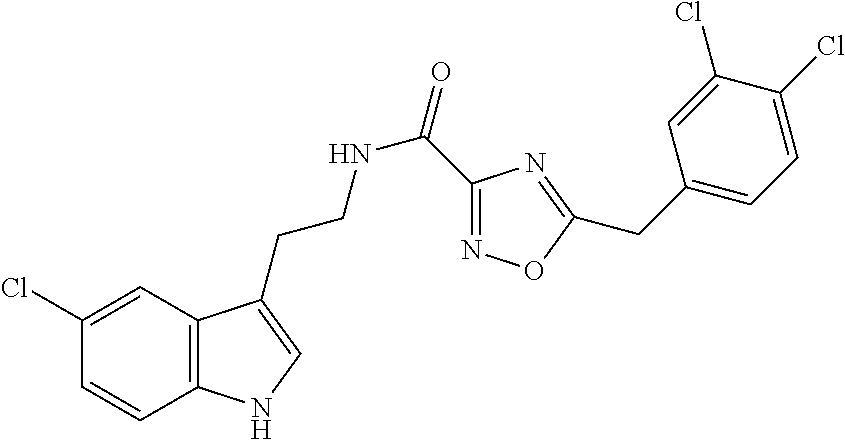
C12=C(C=C(Cl)C=C1)C(CCNC(=O)C1=NOC(CC3=CC=C(Cl)C(Cl)=C3)=N1)=CN2
